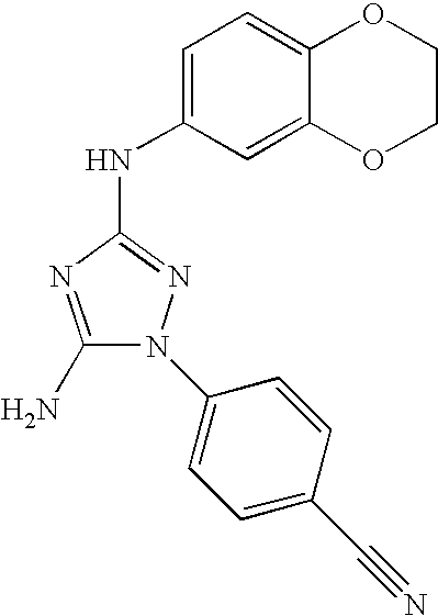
C1(N)=NC(NC2=CC=C3C(=C2)OCCO3)=NN1C1=CC=C(C#N)C=C1
